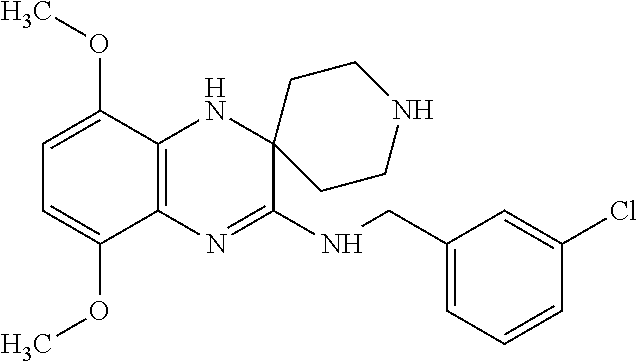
C12=C(N=C(NCC3=CC=CC(Cl)=C3)C3(N1)CCNCC3)C(OC)=CC=C2OC
